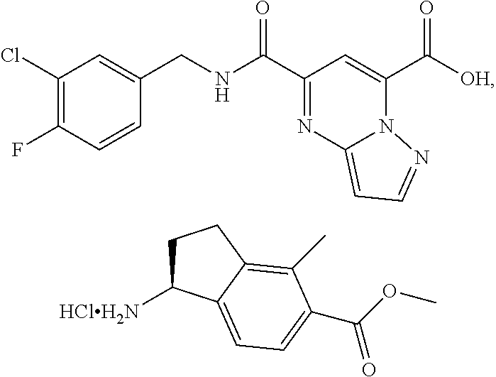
C1(Cl)=C(F)C=CC(CNC(C2=NC3=CC=NN3C(C([OH])=O)=C2)=O)=C1.C1C([HClH2N])C2=CC=C(C(OC)=O)C(C)=C2C1
